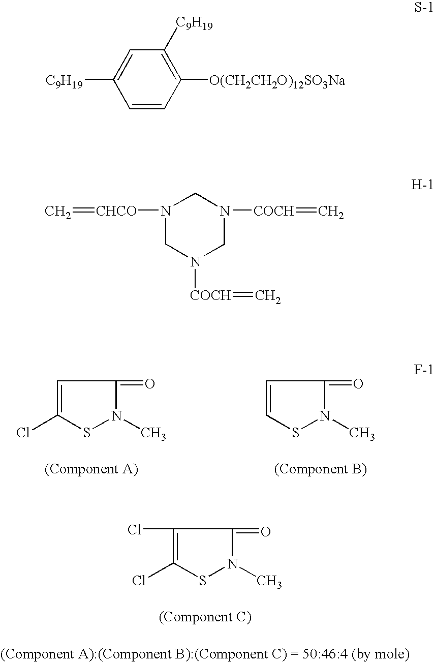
C1=C(Cl)SN(C)C1=O.C1=CSN(C)C1=O.C1(Cl)=C(Cl)SN(C)C1=O.C1=CC([O(CH2CH2O)12SO3Na])=C([C9H19])C=C1[C9H19].C1N([CHCO]=C)CN([COCH]=C)CN1[COCH]=C
